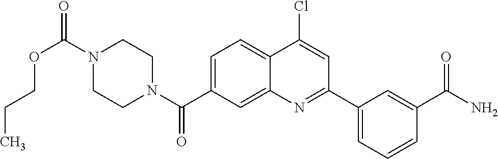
N1(C(OCCC)=O)CCN(C(=O)C2=CC=C3C(=C2)N=C(C2=CC=CC(C(N)=O)=C2)C=C3Cl)CC1
